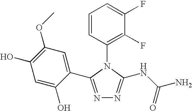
N1=C(C2=CC(OC)=C(O)C=C2O)N(C2=C(F)C(F)=CC=C2)C(NC(N)=O)=N1
